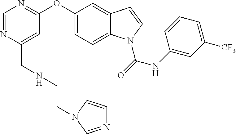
C(C1=CC(OC2=CC=C3C(=C2)C=CN3C(NC2=CC([CF3])=CC=C2)=O)=NC=N1)NCCN1C=CN=C1
